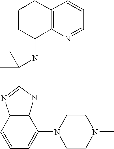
C1CC(NC(C2=NC3=C(N2)C(N2CCN(C)CC2)=CC=C3)(C)C)C2=C(C1)C=CC=N2
